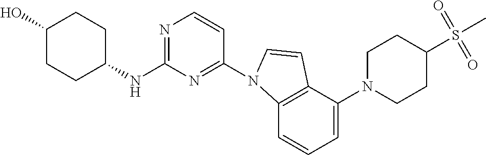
C1(O)CCC(NC2=NC=CC(N3C4=C(C(N5CCC(S(C)(=O)=O)CC5)=CC=C4)C=C3)=N2)CC1
